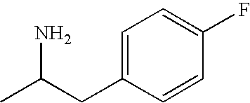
CC(CC1=CC=C(F)C=C1)N
